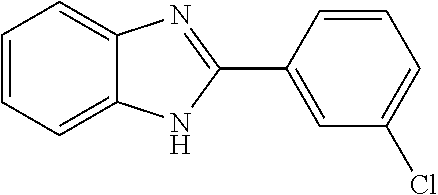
C1=CC=C2C(=C1)N=C(C1=CC(Cl)=CC=C1)N2
